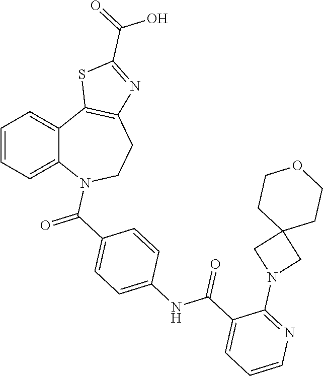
C1=CC=C2C(=C1)C1=C(CCN2C(C2=CC=C(NC(C3=CC=CN=C3N3CC4(C3)CCOCC4)=O)C=C2)=O)N=C(C(=O)O)S1
